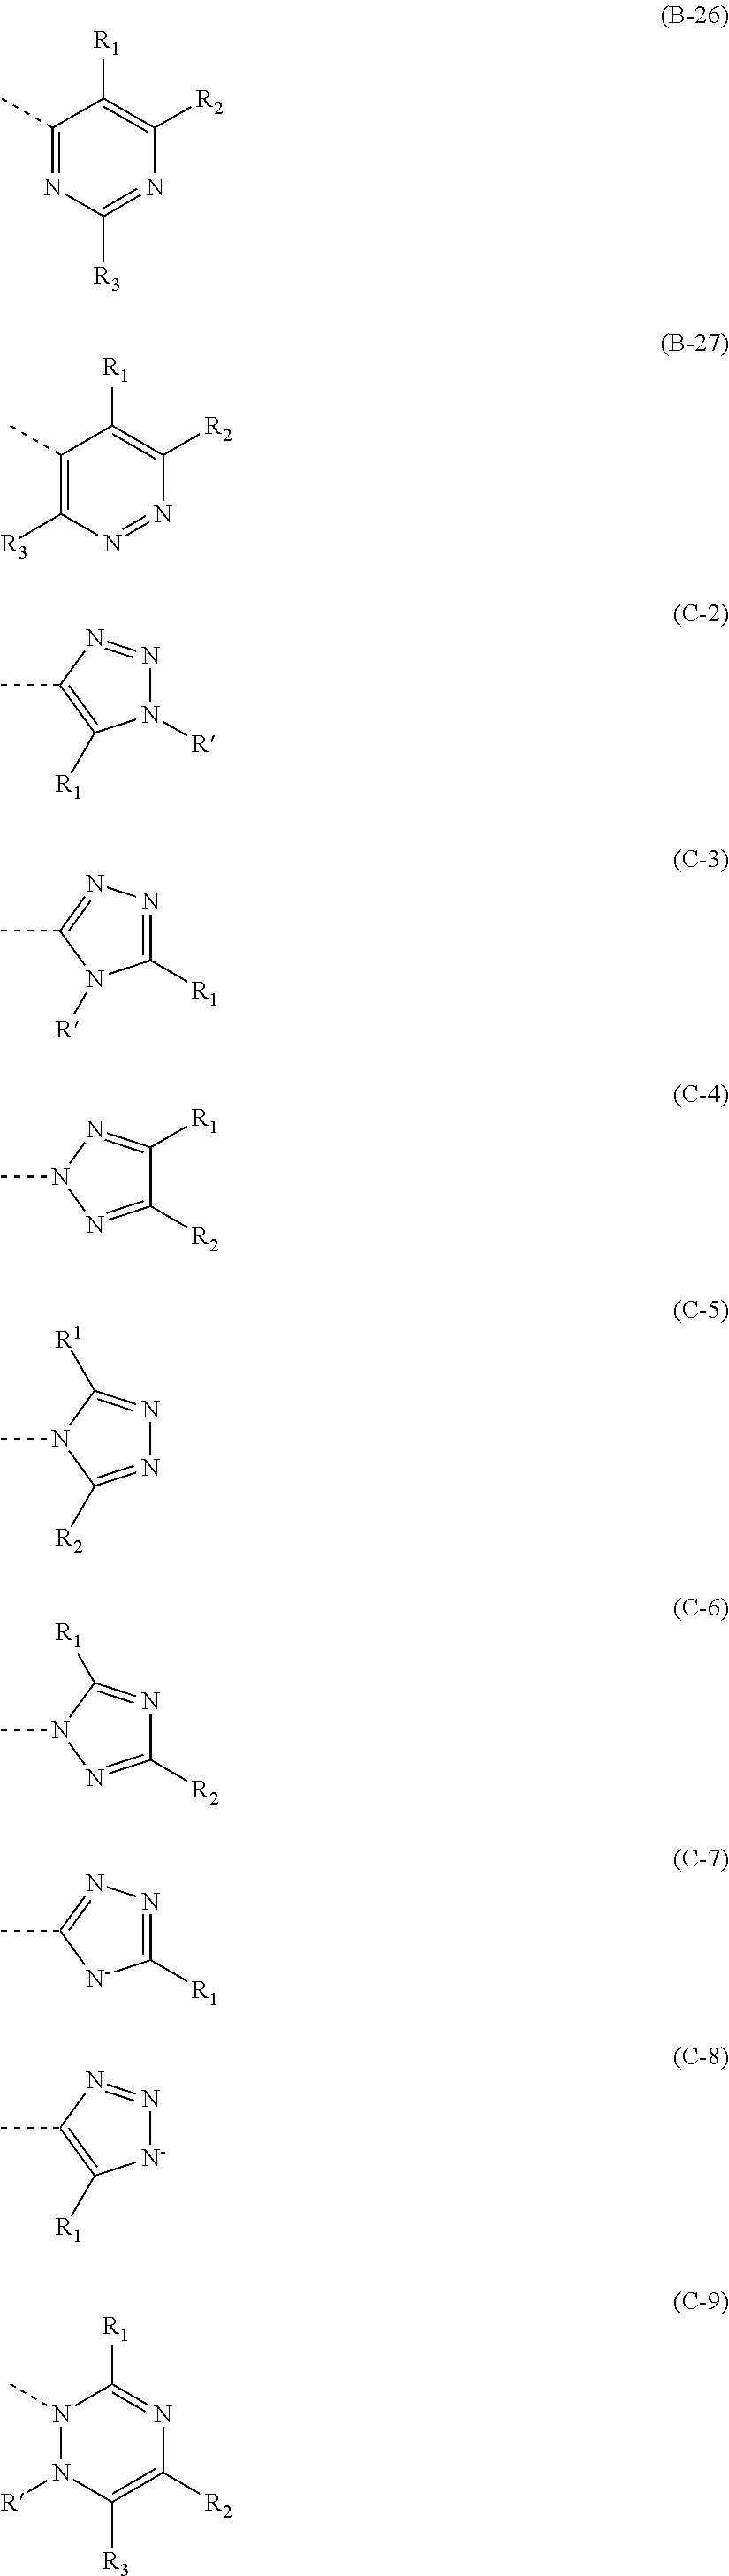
C1(C)=NC([R3])=NC([R2])=C1[R1].C1(C)=C([R3])N=NC([R2])=C1[R1].N1([R])N=NC(C)=C1[R1].C1([R1])=NN=C(C)N1[R].C1([R2])=NN(C)N=C1[R1].N1=C([R2])N(C)C([R1])=N1.C1([R2])=NN(C)C([R1])=N1.C1([R1])=NN=C(C)[N-]1.[N-]1N=NC(C)=C1[R1].N1(C)N([R])C([R3])=C([R2])N=C1[R1]
